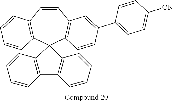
C1=CC2=C(C=CC(C3=CC=C([CN])C=C3)=C2)C2(C3=C1C=CC=C3)C1=C(C3=C2C=CC=C3)C=CC=C1
